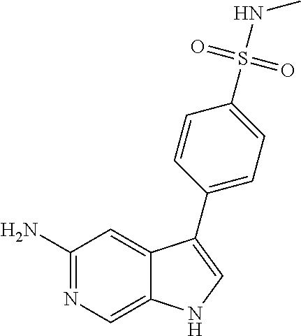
C1(N)=NC=C2C(=C1)C(C1=CC=C(S(=O)(=O)NC)C=C1)=CN2
